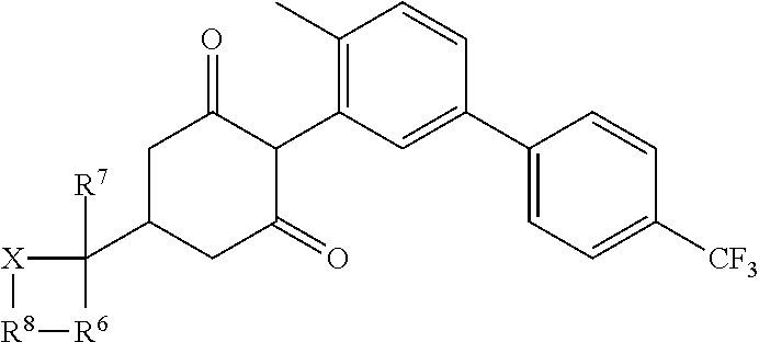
C1C(C2([R7])[X][R8][R6]2)CC(=O)C(C2=C(C)C=CC(C3=CC=C([CF3])C=C3)=C2)C1=O
